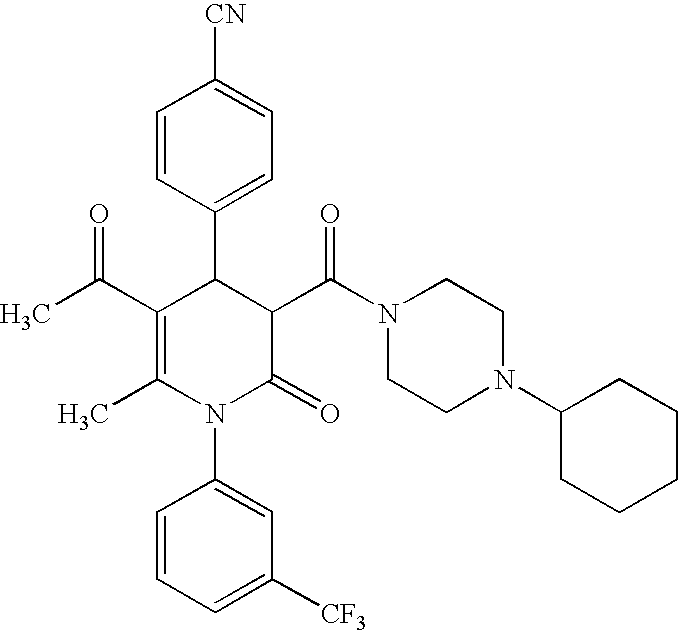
C1=CC(C2C(C(=O)C)=C(C)N(C3=CC([CF3])=CC=C3)C(=O)C2C(=O)N2CCN(C3CCCCC3)CC2)=CC=C1[CN]
